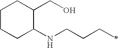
C1CCC(NCCCC)C(CO)C1
